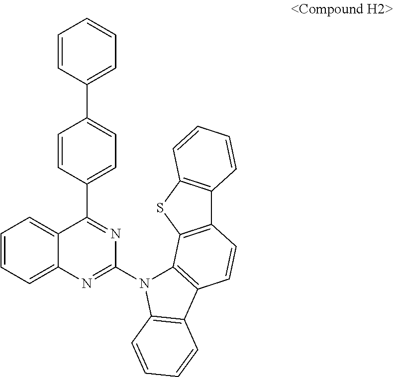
C1=CC(C2=CC=C(C3=NC(N4C5=C(C=CC6=C5SC5=C6C=CC=C5)C5=C4C=CC=C5)=NC4=CC=CC=C43)C=C2)=CC=C1
